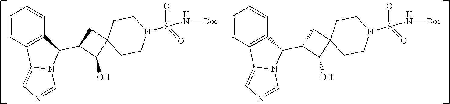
C1(C2C3=C(C4=CN=CN24)C=CC=C3)C(O)C2(C1)CCN(S(N[Boc])(=O)=O)CC2.C1(C2C3=C(C4=CN=CN24)C=CC=C3)C(O)C2(C1)CCN(S(N[Boc])(=O)=O)CC2
